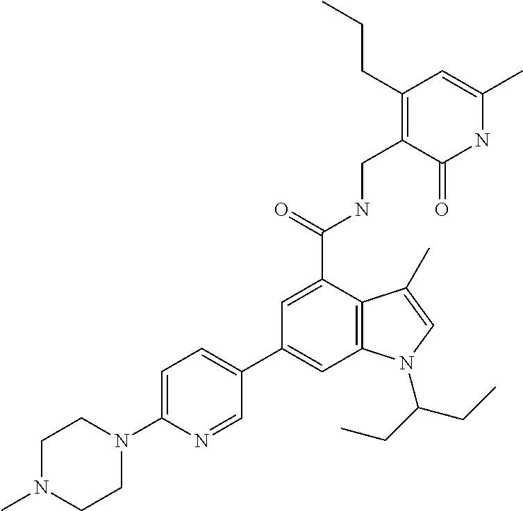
N1C(C)=CC(CCC)=C(CNC(C2=CC(C3=CC=C(N4CCN(C)CC4)N=C3)=CC3=C2C(C)=CN3C(CC)CC)=O)C1=O
